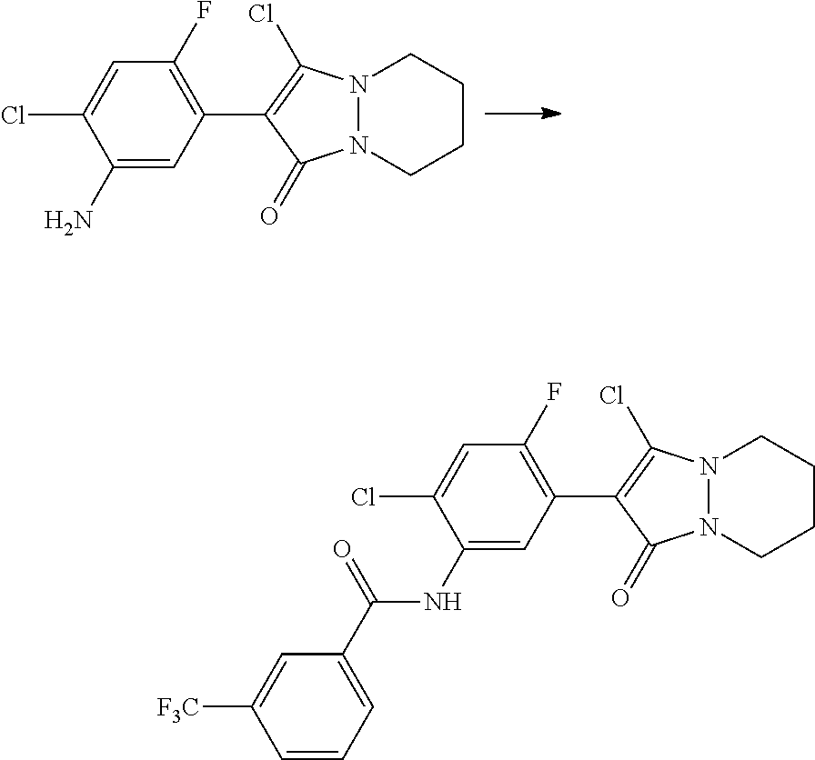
C1=C(Cl)C(N)=CC(C2=C(Cl)N3N(CCCC3)C2=O)=C1F.C1=C(Cl)C(NC(C2=CC=CC([F3C])=C2)=O)=CC(C2=C(Cl)N3N(CCCC3)C2=O)=C1F
